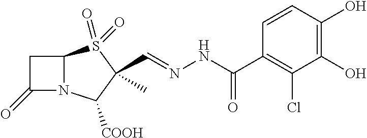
C12N(C([COOH])C(C)(C=NNC(=O)C3=C(Cl)C(O)=C(O)C=C3)S1(=O)=O)C(=O)C2
